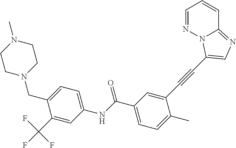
C1(C(F)(F)F)=CC(NC(C2=CC=C(C)C(C#CC3=CN=C4N3N=CC=C4)=C2)=O)=CC=C1CN1CCN(C)CC1
